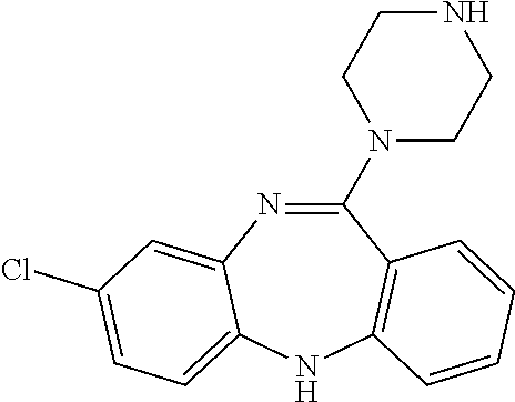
C1(N2CCNCC2)=NC2=CC(Cl)=CC=C2NC2=C1C=CC=C2
